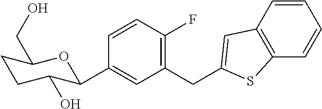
C1(CC2=CC3=C(C=CC=C3)S2)=C(F)C=CC(C2C(O)CCC(CO)O2)=C1
